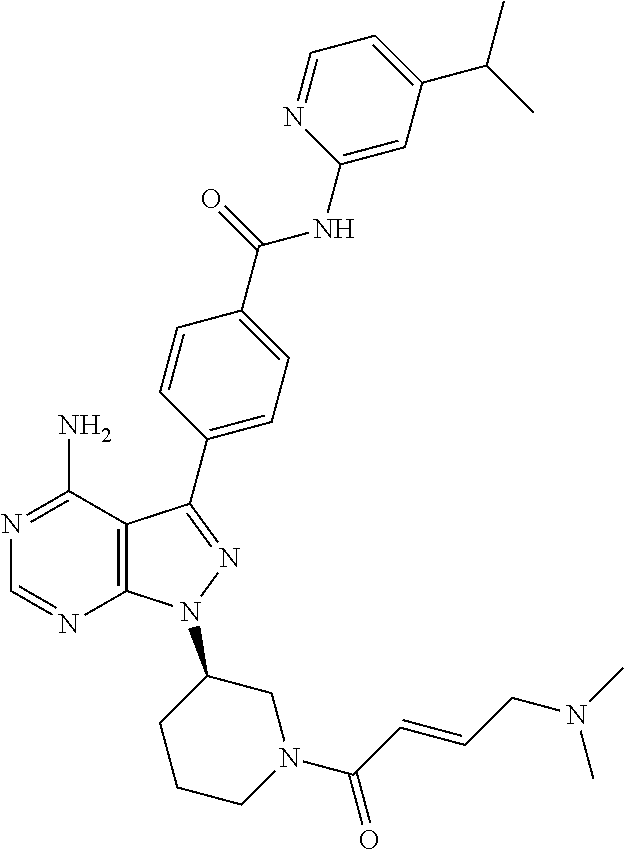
N1=C(N)C2=C(N=C1)N(C1CCCN(C(C=CCN(C)C)=O)C1)N=C2C1=CC=C(C(NC2=CC(C(C)C)=CC=N2)=O)C=C1
